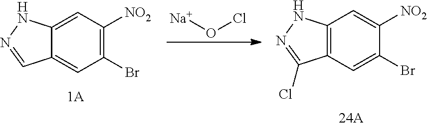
C1(Br)=C([NO2])C=C2C(=C1)C=NN2.[Na]OCl.C1(Br)=CC2=C(C=C1[NO2])NN=C2Cl
